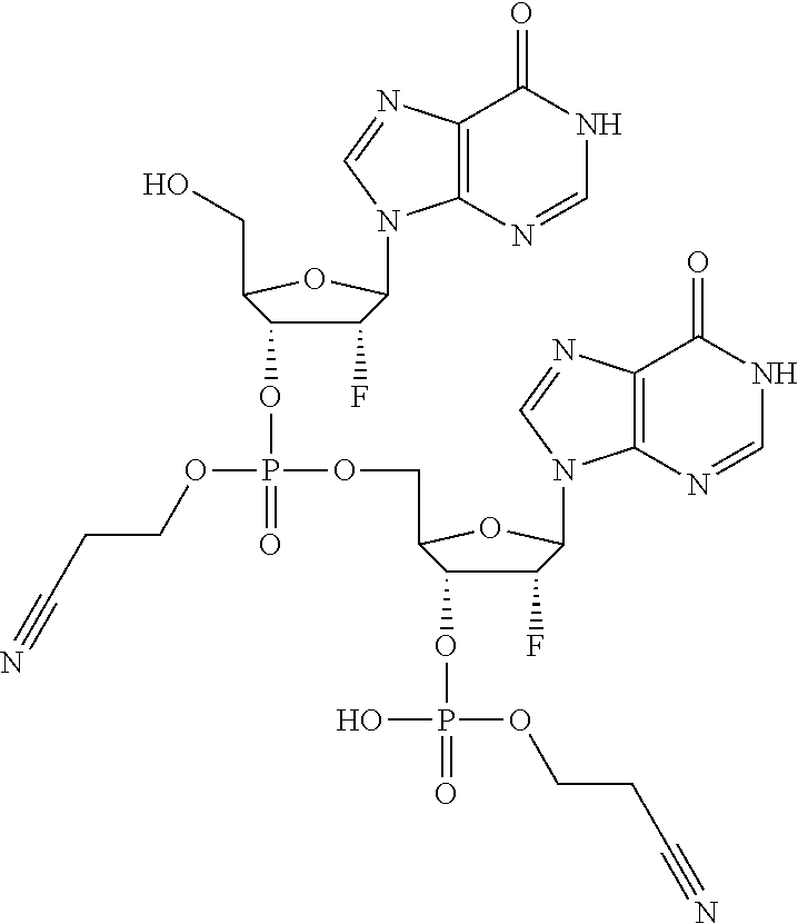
C1(F)C(OP(=O)(OCC2C(OP(=O)(OCCC#N)O)C(F)C(N3C4=C(C(=O)NC=N4)N=C3)O2)OCCC#N)C(CO)OC1N1C2=C(C(=O)NC=N2)N=C1
